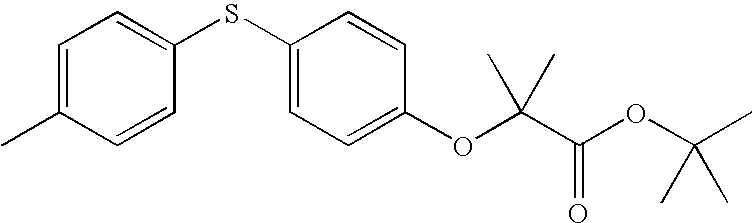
C1=C(C)C=CC(SC2=CC=C(OC(C(OC(C)(C)C)=O)(C)C)C=C2)=C1
